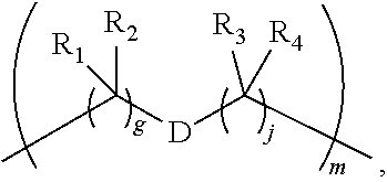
C([D]C(C)([R3])[R4])(C)([R2])[R1]
